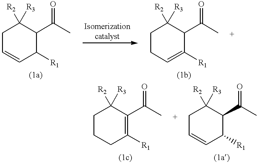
C1C=CC([R1])C(C(C)=O)C1([R2])[R3].C1CC=C([R1])C(C(C)=O)C1([R2])[R3].C1CCC([R1])=C(C(C)=O)C1([R2])[R3].C1C=CC([R1])C(C(C)=O)C1([R2])[R3]
